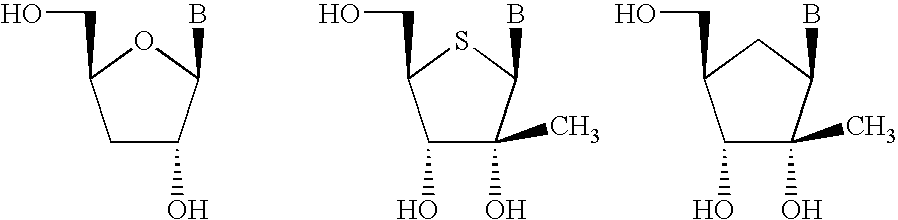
C1C(O)C(B)OC1CO.C1(O)C(O)(C)C(B)SC1CO.C1(O)C(O)(C)C(B)CC1CO
